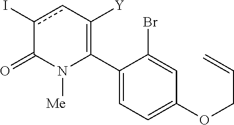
C1(C2=C([Y])cc(I)C(=O)N2[Me])=CC=C(OCC=C)C=C1Br
